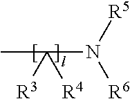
C(N([R5])[R6])([R4])([R3])C
